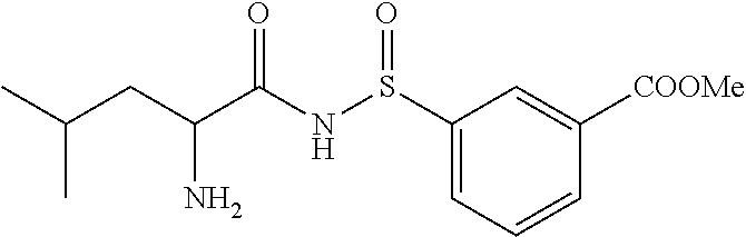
S(NC(C(CC(C)C)N)=O)(=O)C1=CC=CC([COOMe])=C1
